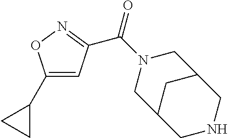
N1(C(=O)C2=NOC(C3CC3)=C2)CC2CNCC(C1)C2
